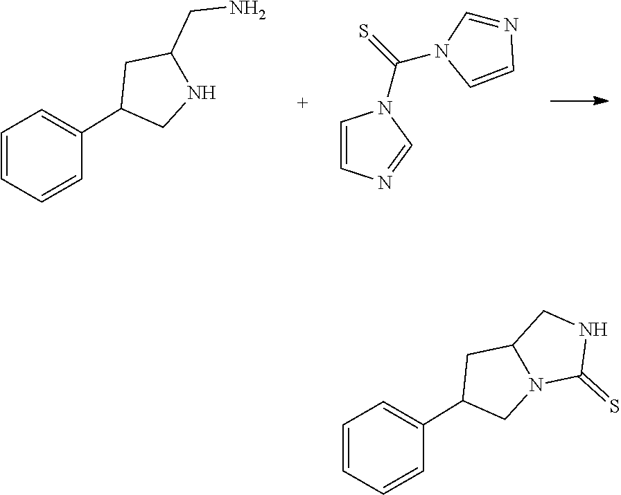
C1=C(C2CC(CN)NC2)C=CC=C1.C1=CN=CN1C(=S)N1C=NC=C1.C1=C(C2CC3N(C2)C(=S)NC3)C=CC=C1
